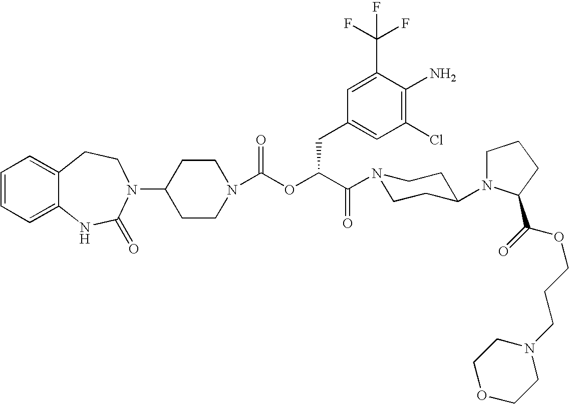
C1(N2C(=O)NC3=CC=CC=C3CC2)CCN(C(OC(C(=O)N2CCC(N3CCCC3C(=O)OCCCN3CCOCC3)CC2)CC2=CC(Cl)=C(N)C(C(F)(F)F)=C2)=O)CC1
